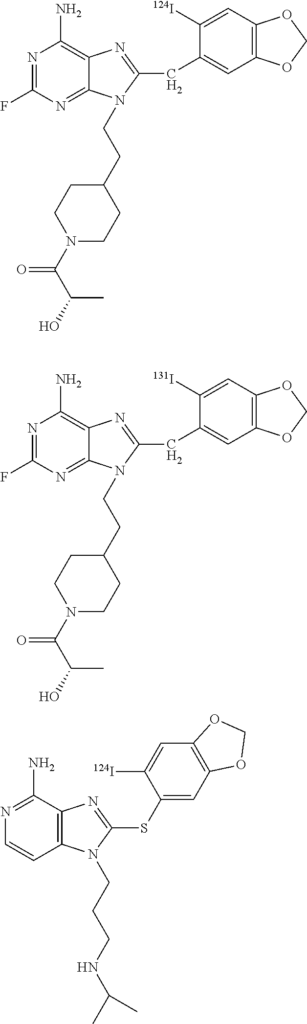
N1=C(F)N=C2C(=C1N)N=C(CC1=CC3=C(C=C1[124I])OCO3)N2CCC1CCN(C(C(O)C)=O)CC1.N1=C(F)N=C2C(=C1N)N=C(CC1=CC3=C(C=C1[131I])OCO3)N2CCC1CCN(C(C(O)C)=O)CC1.N1=C(N)C2=C(C=C1)N(CCCNC(C)C)C(SC1=CC3=C(C=C1[124I])OCO3)=N2
